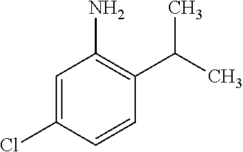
NC1=C(C(C)C)C=CC(Cl)=C1
